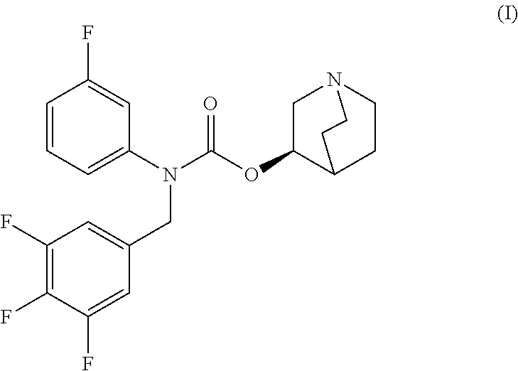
C1=CC=C(N(C(OC2C3CCN(C2)CC3)=O)CC2=CC(F)=C(F)C(F)=C2)C=C1F
